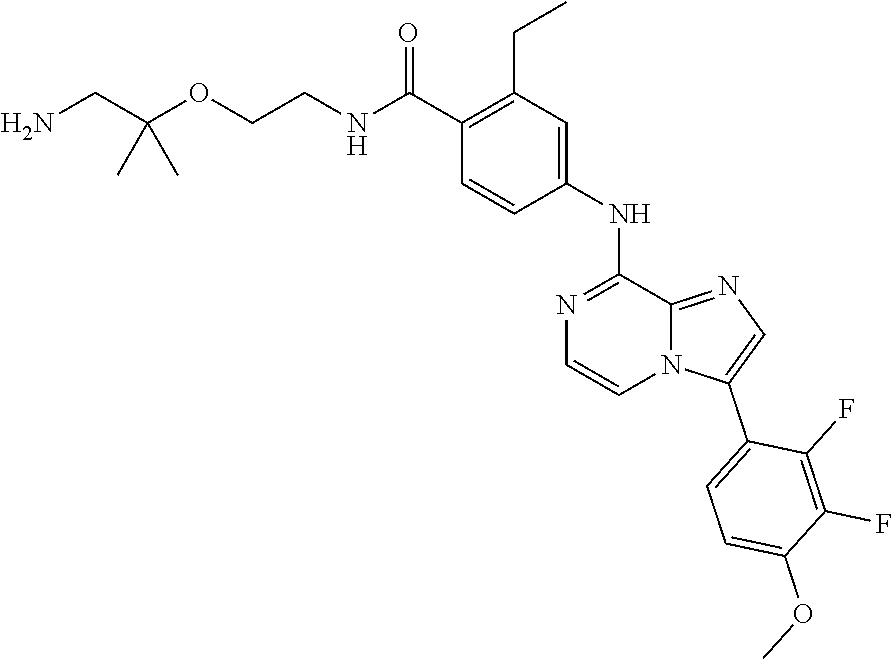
C(C(OCCNC(C1=C(CC)C=C(NC2=NC=CN3C2=NC=C3C2=CC=C(OC)C(F)=C2F)C=C1)=O)(C)C)N
